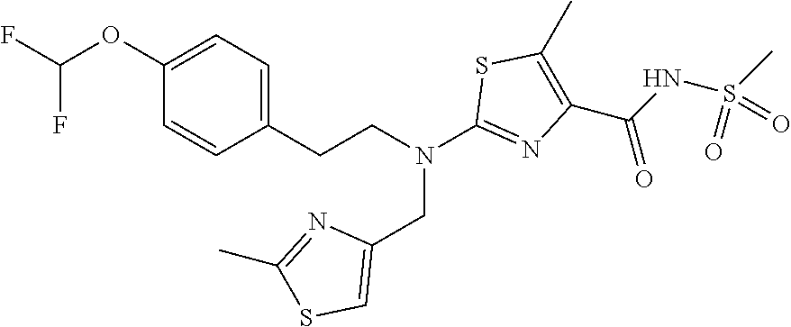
C1(CCN(C2=NC(C(=O)NS(C)(=O)=O)=C(C)S2)CC2=CSC(C)=N2)=CC=C(OC(F)F)C=C1
